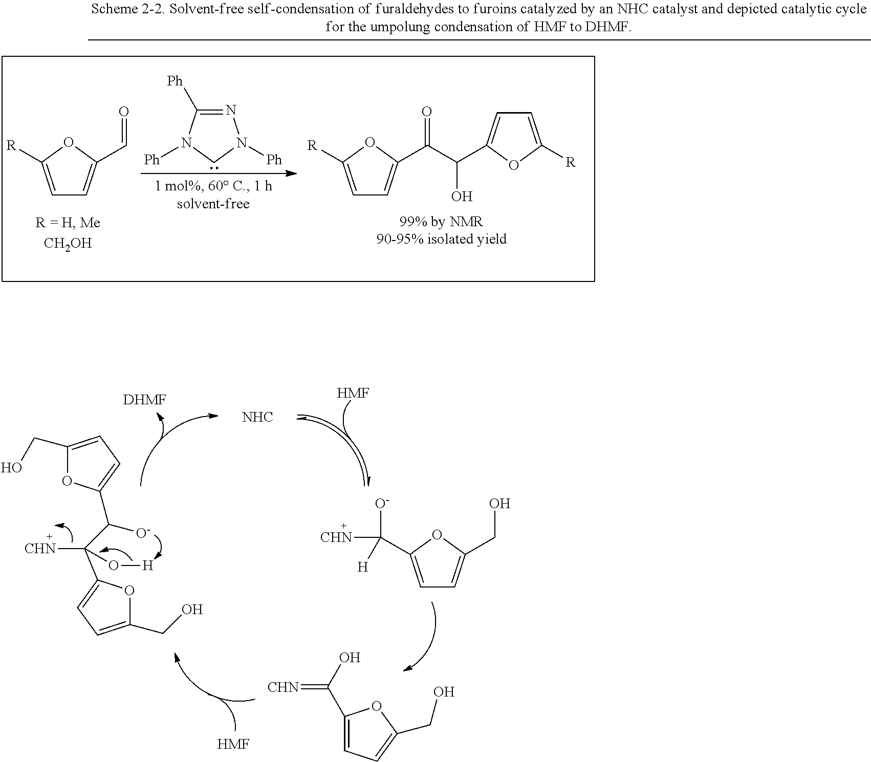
[HMF].[HMF].C1(CO)=CC=C(C([O-])C([CHN])(O[H])C2=CC=C(CO)O2)O1.C1(C(O)=[CHN])=CC=C(CO)O1.C1=C(C([CHN])([O-])[H])OC(CO)=C1.[DHMF].[NHC].C1=C([R])OC(C=O)=C1.N1=C([Ph])N([Ph])CN1[Ph].C1=C([R])OC(C(C(O)C2=CC=C([R])O2)=O)=C1
